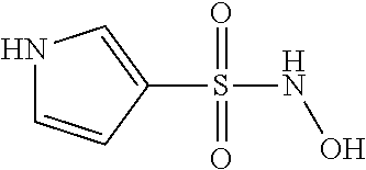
N1C=CC(S(NO)(=O)=O)=C1
